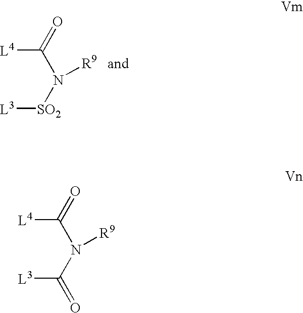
[L4]C(=O)N([SO2][L3])[R9].[L4]C(=O)N(C([L3])=O)[R9]
